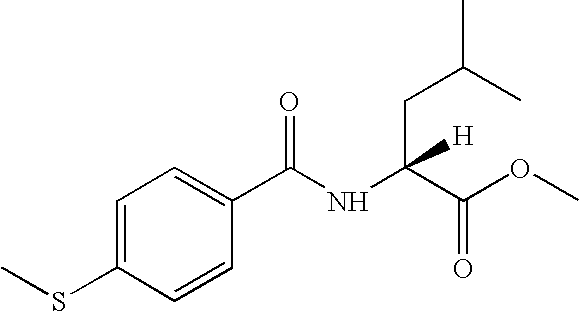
C1=C(SC)C=CC(C(NC(C(OC)=O)(CC(C)C)[H])=O)=C1
